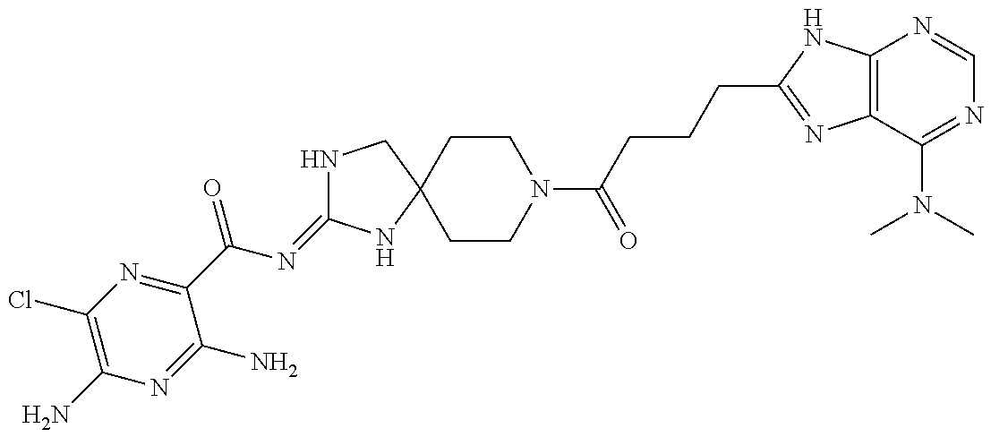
C1(N)=C(Cl)N=C(C(N=C2NCC3(N2)CCN(C(CCCC2=NC4=C(N2)N=CN=C4N(C)C)=O)CC3)=O)C(N)=N1
